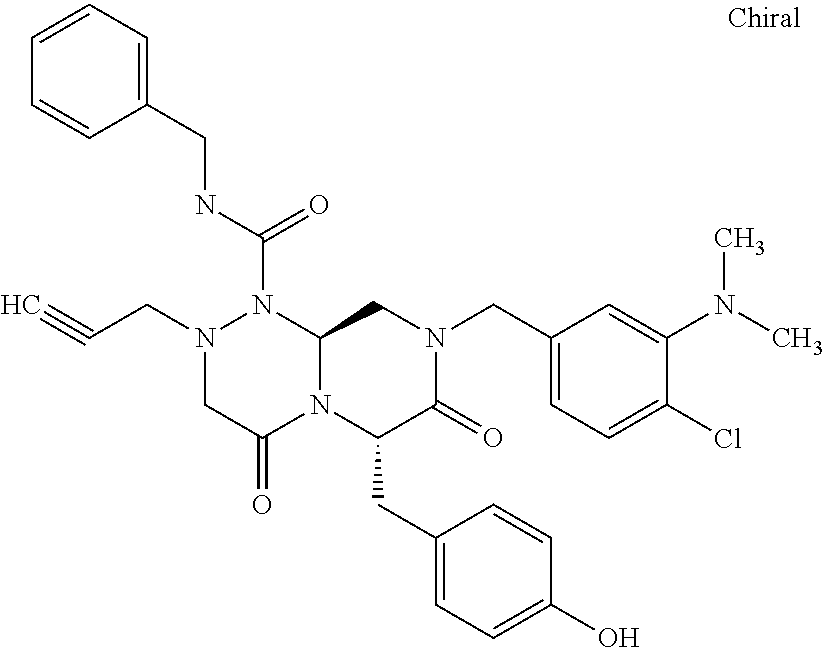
N1(CC#C)CC(=O)N2C(N1C(NCC1=CC=CC=C1)=O)CN(CC1=CC=C(Cl)C(N(C)C)=C1)C(=O)C2CC1=CC=C(O)C=C1
